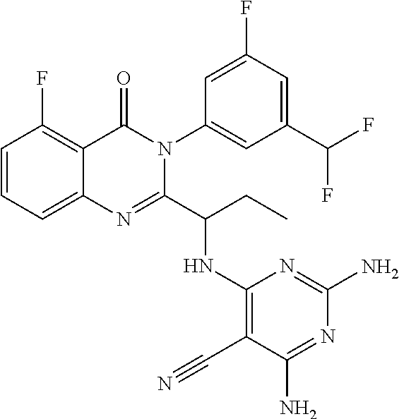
C1=CC=C2C(=C1F)C(=O)N(C1=CC(C(F)F)=CC(F)=C1)C(C(CC)NC1=C(C#N)C(N)=NC(N)=N1)=N2
